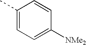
C1(C)=CC=C([NMe2])C=C1
